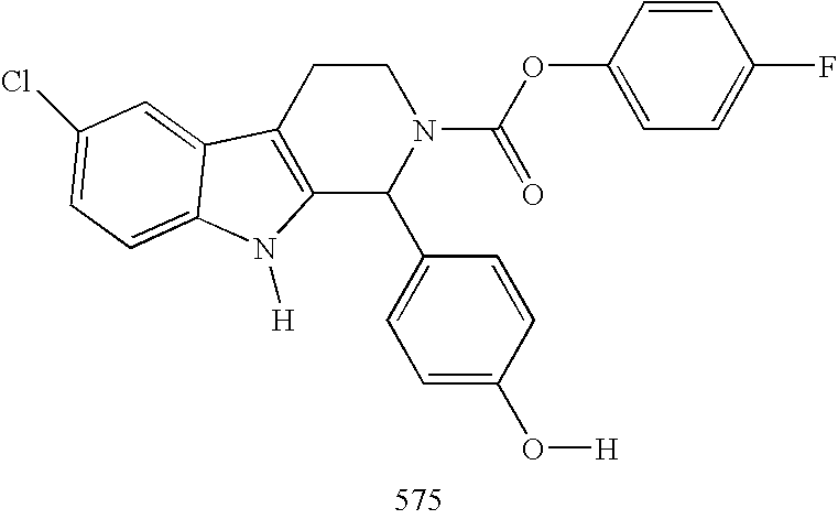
C12=C(CCN(C(OC3=CC=C(F)C=C3)=O)C1C1=CC=C(O[H])C=C1)C1=CC(Cl)=CC=C1N2[H]
